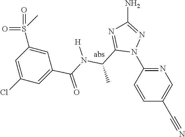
C1=CC(C#N)=CN=C1N1N=C(N)N=C1C(N(C(C1=CC(Cl)=CC(S(=O)(=O)C)=C1)=O)[H])C
